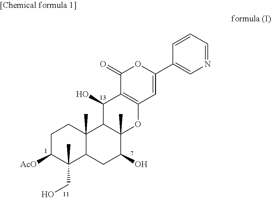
C1C([AcO])C(CO)(C)C2C(C)(C1)C1C(C)(C(O)C2)OC2=C(C1O)C(=O)OC(C1=CN=CC=C1)=C2
